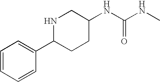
C(NC)(=O)NC1CNC(C2=CC=CC=C2)CC1
